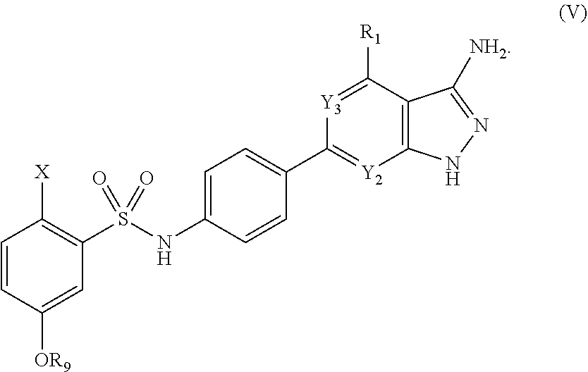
C1=C(NS(C2=C([X])C=CC([OR9])=C2)(=O)=O)C=CC(C2=[Y2]C3=C(C([R1])=[Y3]2)C([NH2])=NN3)=C1
